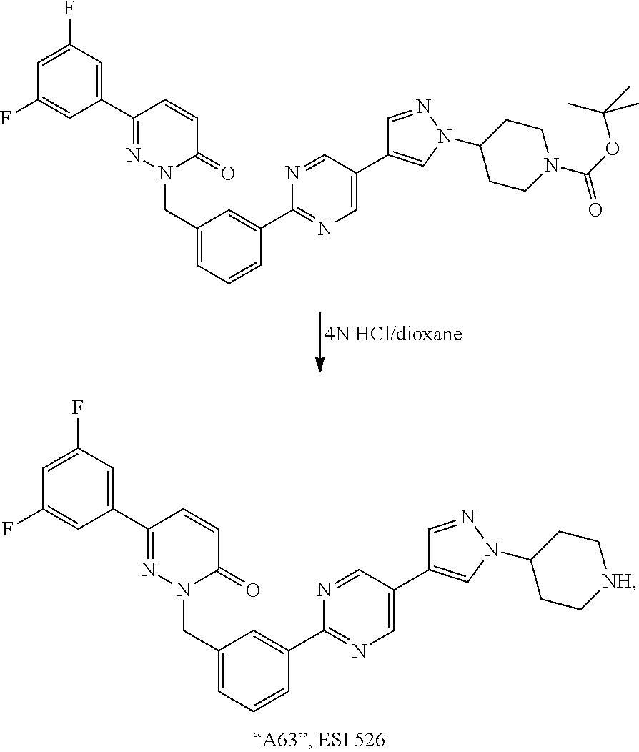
C1(C2=NN(CC3=CC=CC(C4=NC=C(C5=CN(C6CCN(C(OC(C)(C)C)=O)CC6)N=C5)C=N4)=C3)C(=O)C=C2)=CC(F)=CC(F)=C1.C1(C2=NN(CC3=CC=CC(C4=NC=C(C5=CN(C6CC[NH]CC6)N=C5)C=N4)=C3)C(=O)C=C2)=CC(F)=CC(F)=C1
